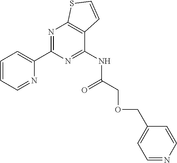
N1=C(C2=CC=CC=N2)N=C(NC(COCC2=CC=NC=C2)=O)C2=C1SC=C2
